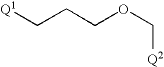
C(COC[Q2])C[Q1]
